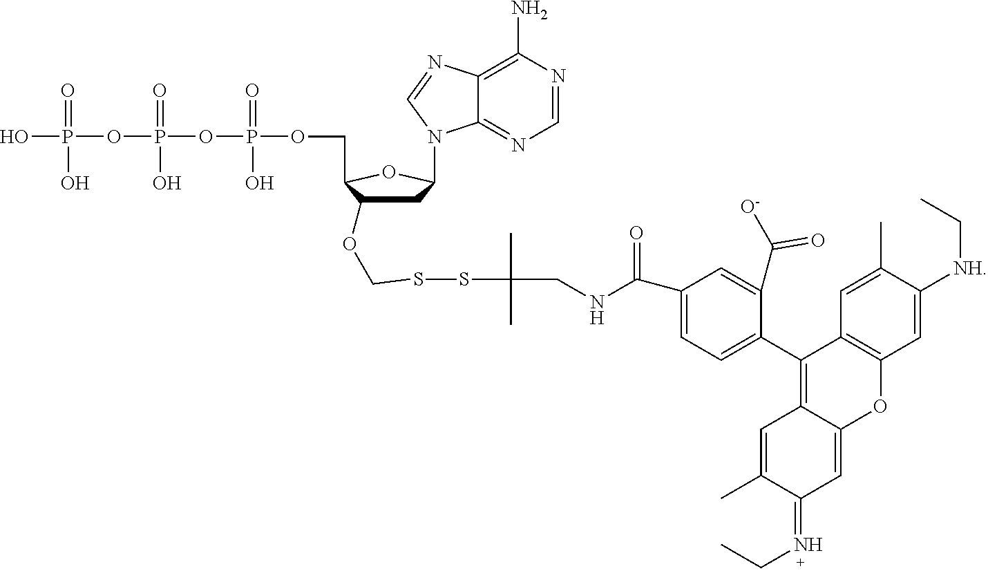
C1C(OCSSC(CNC(C2=CC=C(C3=C4C(=CC(=NCC)C(C)=C4)OC4=C3C=C(C)C([NH]CC)=C4)C(C([O-])=O)=C2)=O)(C)C)C(COP(OP(OP(O)(=O)O)(=O)O)(=O)O)OC1N1C2=NC=NC(N)=C2N=C1
